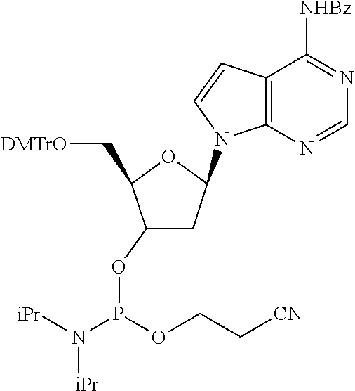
C12=C(N=CN=C1[NHBz])N(C1CC(OP(N([iPr])[iPr])OCC[CN])C(C[DMTrO])O1)C=C2
